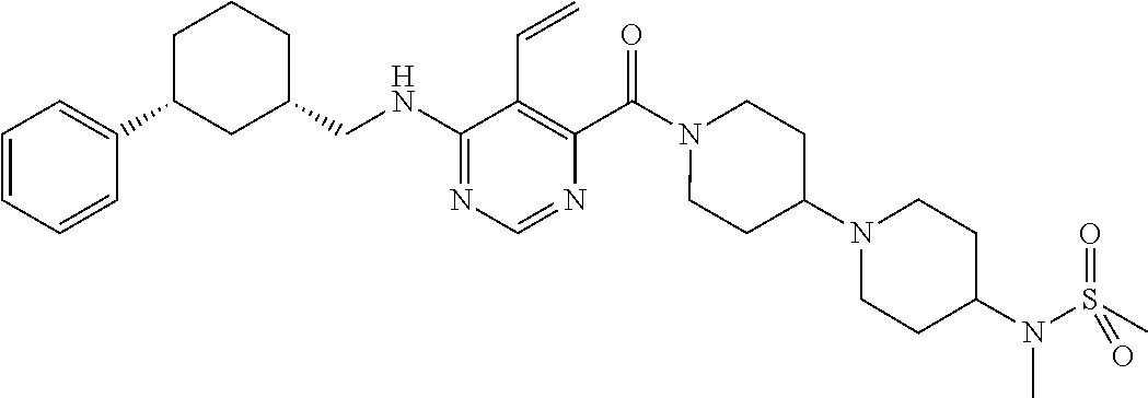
C1(CNC2=NC=NC(C(=O)N3CCC(N4CCC(N(S(C)(=O)=O)C)CC4)CC3)=C2C=C)CCCC(C2=CC=CC=C2)C1
